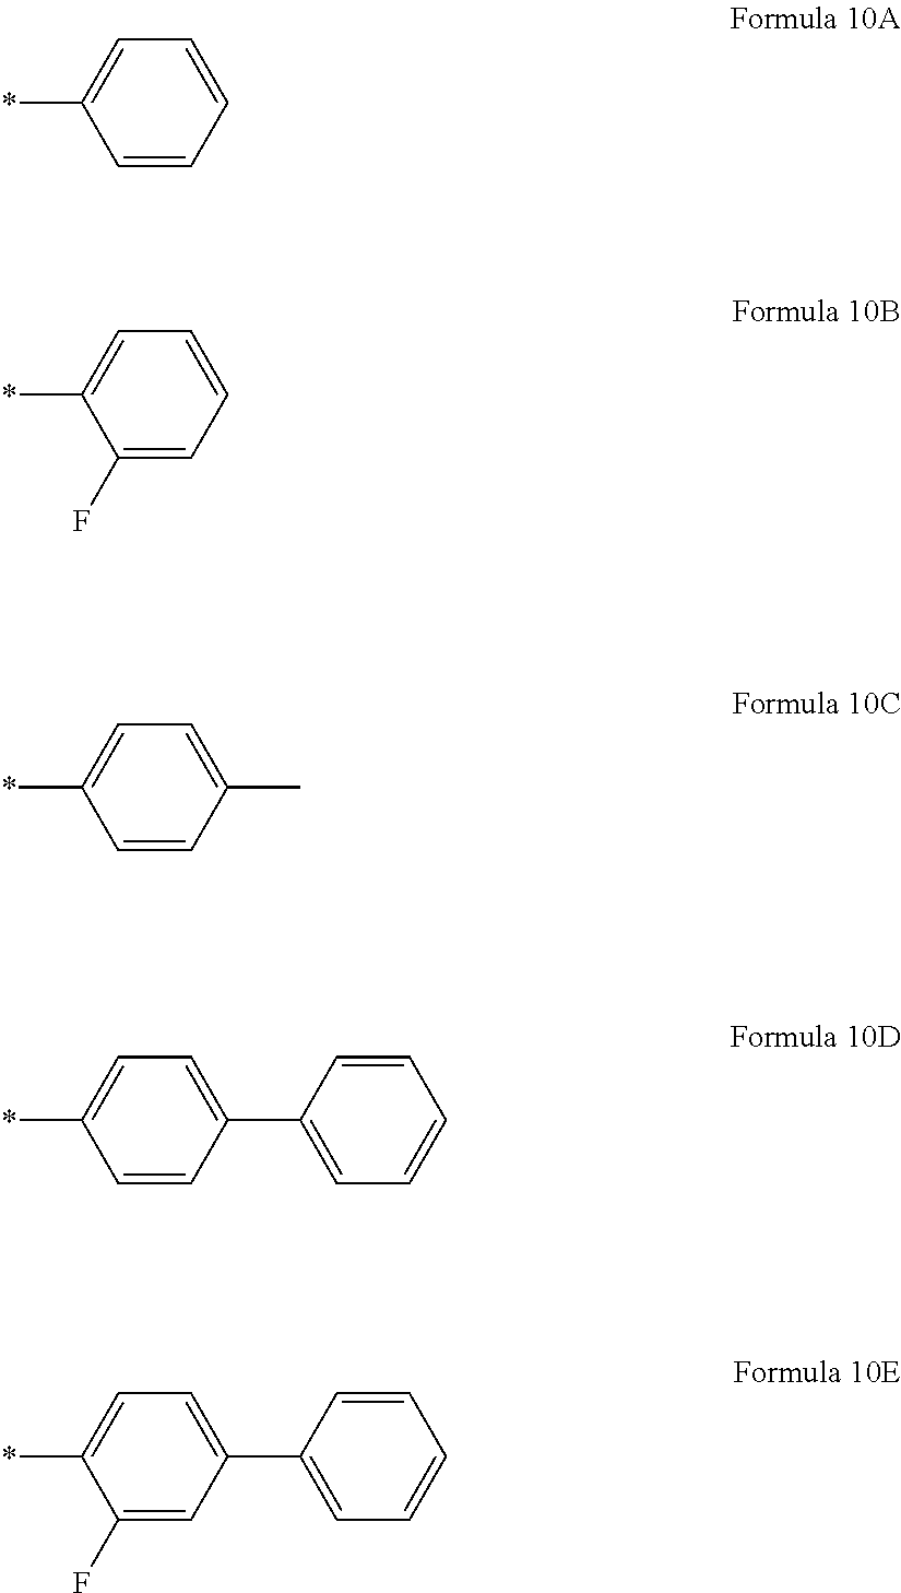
C1=C(*)C=CC=C1.C1=C(*)C(F)=CC=C1.C1=C(*)C=CC(C)=C1.C1=C(*)C=CC(C2=CC=CC=C2)=C1.C1=C(*)C(F)=CC(C2=CC=CC=C2)=C1
